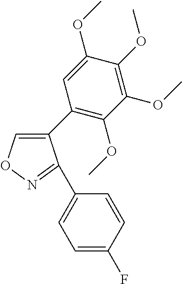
C1(C2=C(OC)C(OC)=C(OC)C(OC)=C2)=CON=C1C1=CC=C(F)C=C1
